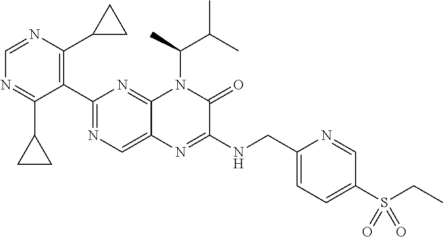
C1(C2=NC=C3C(=N2)N(C(C)C(C)C)C(=O)C(NCC2=CC=C(S(CC)(=O)=O)C=N2)=N3)=C(C2CC2)N=CN=C1C1CC1
